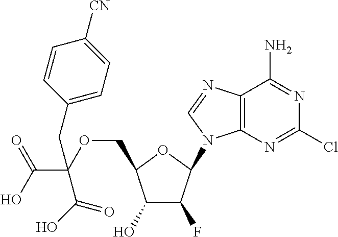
C1(O)C(F)C(N2C3=C(N=C2)C(N)=NC(Cl)=N3)OC1COC(C(O)=O)(C(O)=O)CC1=CC=C([CN])C=C1
